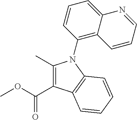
C1(C)=C(C(OC)=O)C2=C(C=CC=C2)N1C1=C2C(=CC=C1)N=CC=C2
